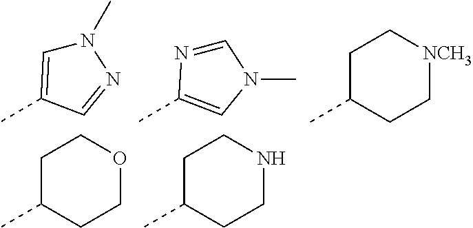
N1(C)C=C(C)C=N1.C1=NC(C)=CN1C.C1C(C)CC[NCH3]C1.C1C(C)CCOC1.C1C(C)CCNC1
